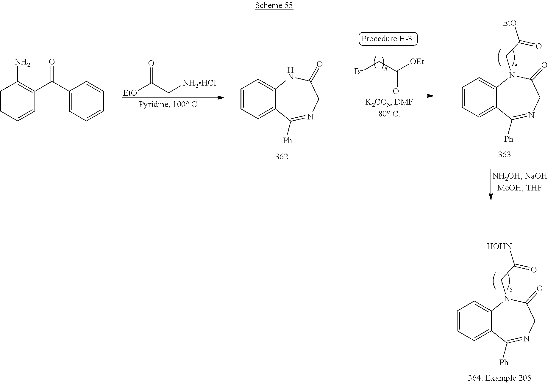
C1=CC=C2C(=C1)N(CC(=O)[HOHN])C(=O)CN=C2[Ph].BrCC([OEt])=O.C1=CC=C2C(=C1)NC(=O)CN=C2[Ph].C1=CC=C2C(=C1)N(CC(=O)[EtO])C(=O)CN=C2[Ph].C1=CC=CC(C(C2=CC=CC=C2)=O)=C1N.[EtO]C(C[NH2HCl])=O
